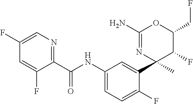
C1(C(NC2=CC=C(F)C(C3(C)N=C(N)OC(CF)C3F)=C2)=O)=NC=C(F)C=C1F
